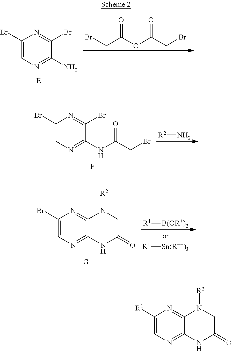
C1([R1])=CN=C2C(=N1)N([R2])CC(=O)N2.C1(Br)=CN=C(N)C(Br)=N1.BrCC(OC(CBr)=O)=O.C1(Br)=CN=C(NC(CBr)=O)C(Br)=N1.F.[R2]N.C1(Br)=CN=C2C(=N1)N([R2])CC(=O)N2.[G].[R1][Sn(R++)3].[R1][B(OR+)2]
